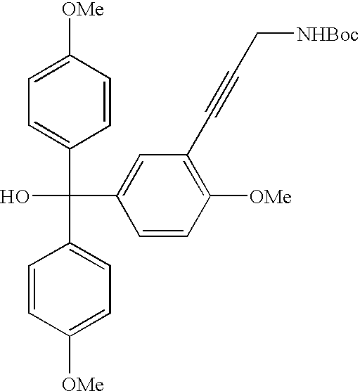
C1=CC([OMe])=CC=C1C(C1=CC=C([OMe])C=C1)(C1=CC(C#CC[NHBoc])=C([OMe])C=C1)O
